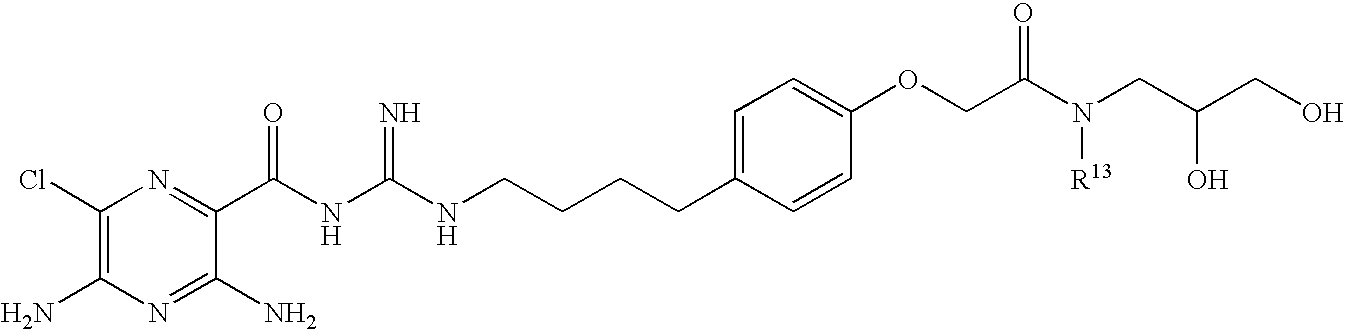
C1(Cl)=C(N)N=C(N)C(C(NC(NCCCCC2=CC=C(OCC(N(CC(CO)O)[R13])=O)C=C2)=N)=O)=N1
